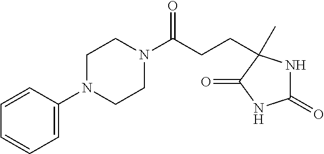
C1=CC(N2CCN(C(CCC3(C)NC(=O)NC3=O)=O)CC2)=CC=C1
